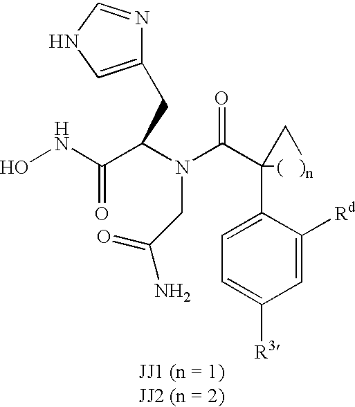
ONC(C(N(C(C1(C2=CC=C([R3])C=C2[Rd])[(   )n]C1)=O)CC(=O)N)CC1=CNC=N1)=O
